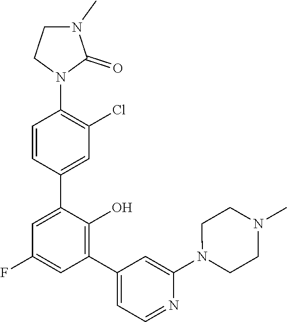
C1(C2=C(O)C(C3=CC(Cl)=C(N4C(=O)N(C)CC4)C=C3)=CC(F)=C2)=CC=NC(N2CCN(C)CC2)=C1
